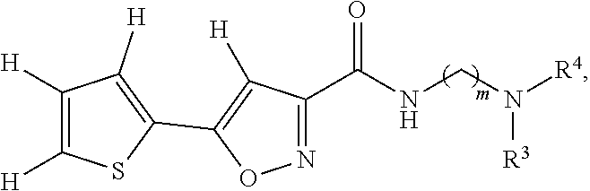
N1=C(C(NCN([R4])[R3])=O)C([H])=C(C2=C([H])C([H])=C([H])S2)O1
